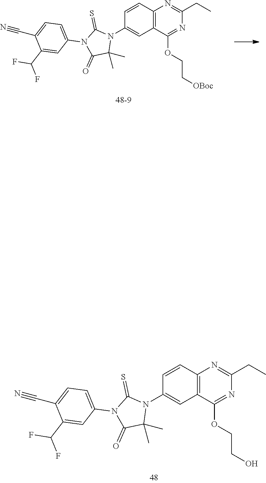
C12=C(C(OCCO)=NC(CC)=N1)C=C(N1C(=S)N(C3=CC=C(C#N)C(C(F)F)=C3)C(=O)C1(C)C)C=C2.C12=C(C(OCC[OBoc])=NC(CC)=N1)C=C(N1C(=S)N(C3=CC=C(C#N)C(C(F)F)=C3)C(=O)C1(C)C)C=C2
